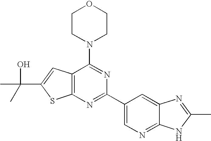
C1CN(C2=NC(C3=CN=C4C(=C3)N=C(C)N4)=NC3=C2C=C(C(C)(O)C)S3)CCO1
